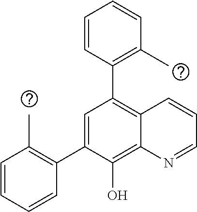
C1=C(C2=C(C)C=CC=C2)C(O)=C2C(=C1C1=C(C)C=CC=C1)C=CC=N2
